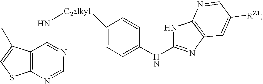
C12=C(N=CN=C1N[C2alkyl]C1=CC=C(NC3=NC4=C(N3)N=CC([RZ1])=C4)C=C1)SC=C2C
